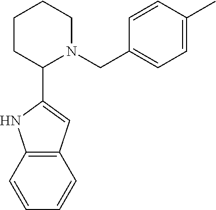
C12=C(C=CC=C1)NC(C1CCCCN1CC1=CC=C(C)C=C1)=C2
